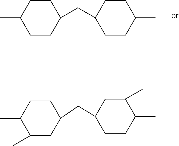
C1CC(C)CCC1CC1CCC(C)CC1.C1CC(C)C(C)CC1CC1CCC(C)C(C)C1
